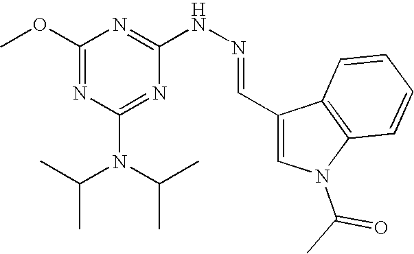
C1(OC)=NC(N(C(C)C)C(C)C)=NC(NN=CC2=CN(C(C)=O)C3=C2C=CC=C3)=N1
